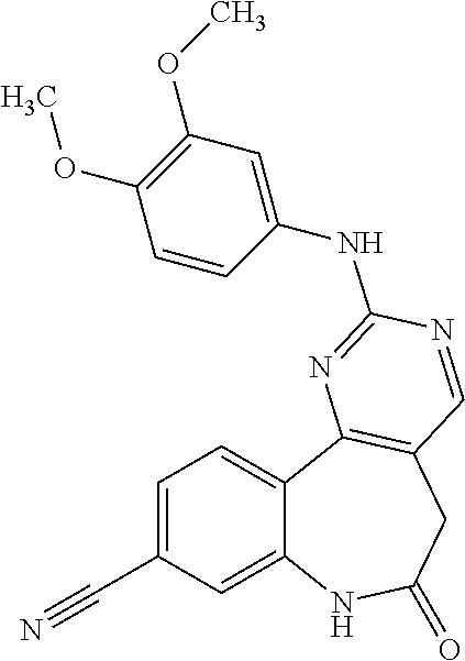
C1=C(C#N)C=C2C(=C1)C1=C(CC(=O)N2)C=NC(NC2=CC(OC)=C(OC)C=C2)=N1
